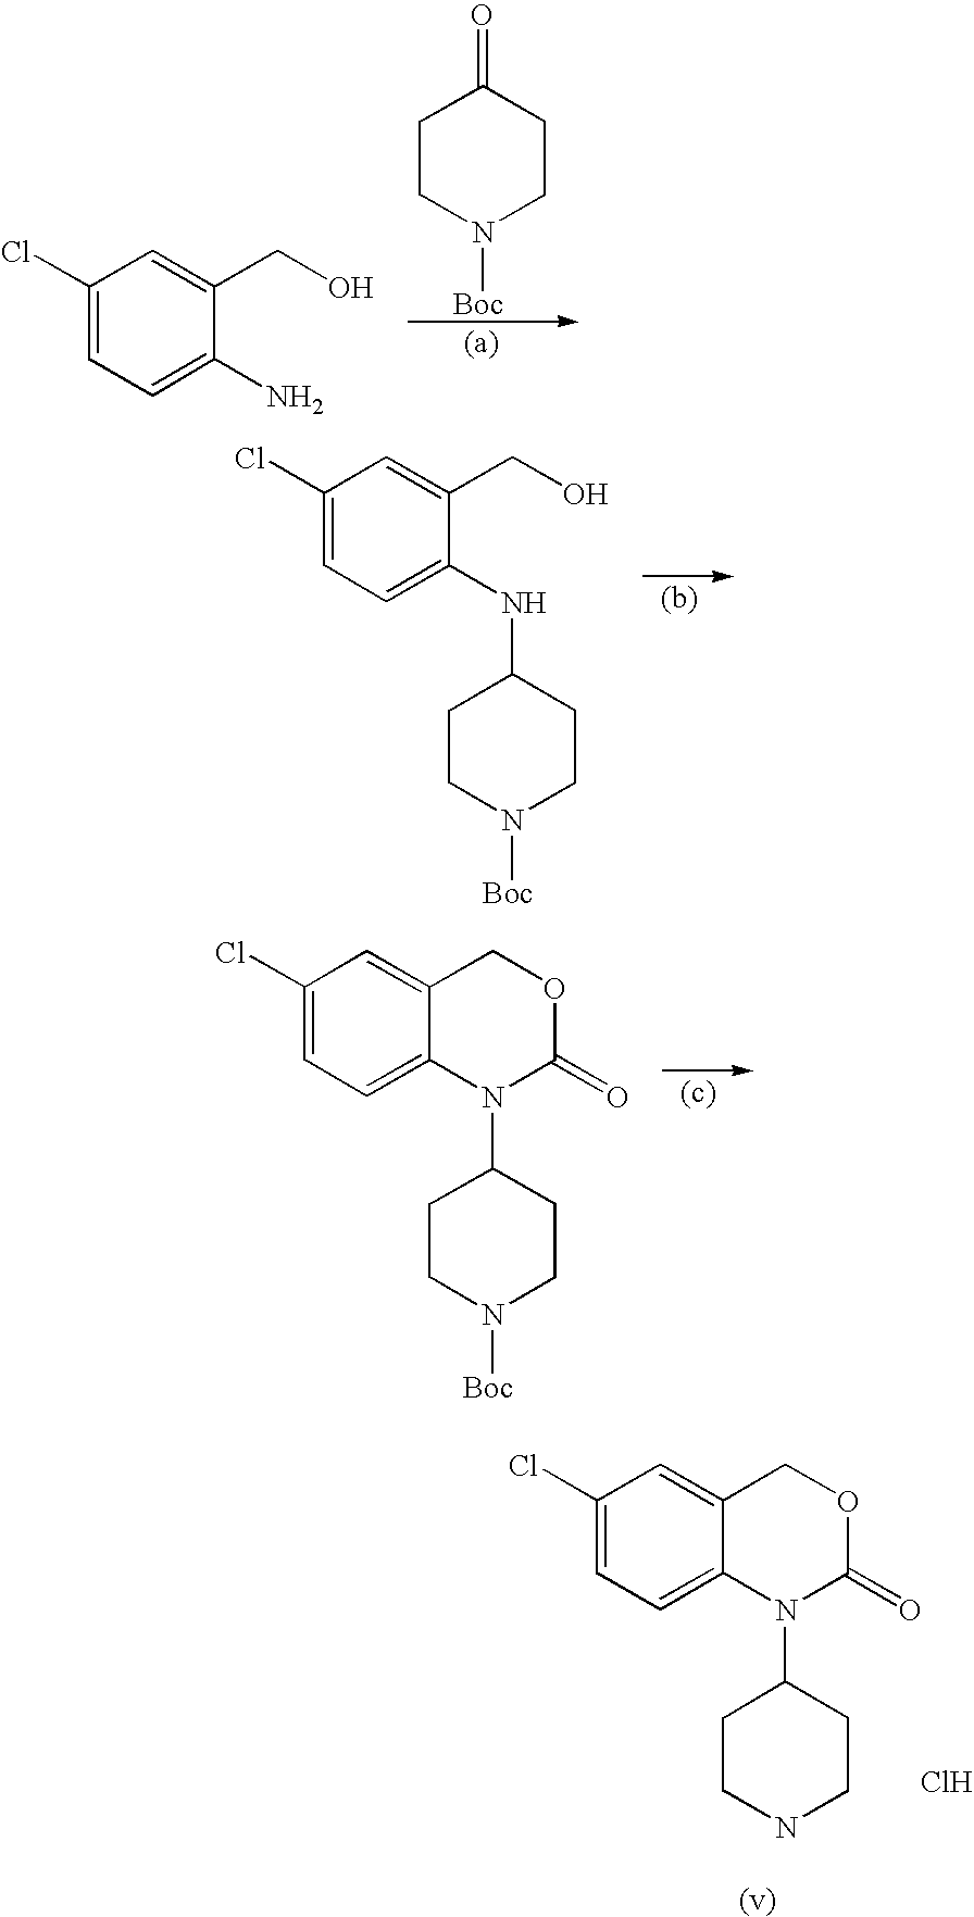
C1(Cl)=CC=C2C(=C1)COC(=O)N2C1CCNCC1.Cl.C1(Cl)=CC=C(N)C(CO)=C1.C1CN([Boc])CCC1=O.C1(Cl)=CC=C(NC2CCN([Boc])CC2)C(CO)=C1.C1(Cl)=CC=C2C(=C1)COC(=O)N2C1CCN([Boc])CC1
